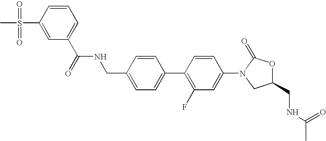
C1=C(CNC(=O)C2=CC=CC(S(=O)(=O)C)=C2)C=CC(C2=C(F)C=C(N3CC(CNC(C)=O)OC3=O)C=C2)=C1
